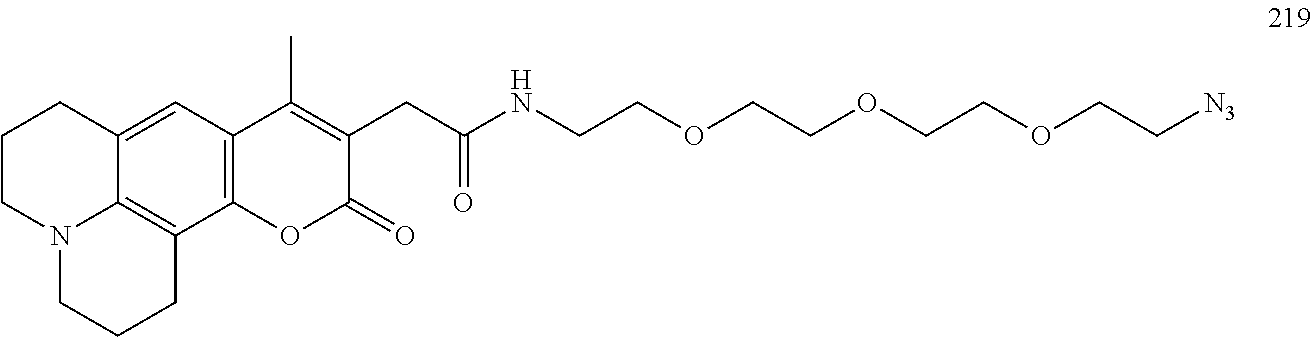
C12=CC3=C(C4=C1N(CCC2)CCC4)OC(=O)C(CC(NCCOCCOCCOCC[N3])=O)=C3C
